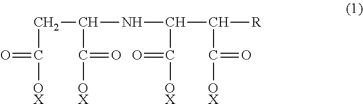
C(C(NC(C([R])C([OX])=O)C([OX])=O)C([OX])=O)C([OX])=O
